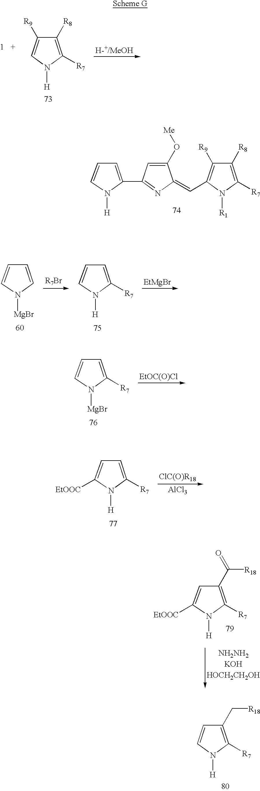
C1([R8])=C([R7])N([H])C=C1[R9].C1=C(C2=NC(=CC3=C([R9])C([R8])=C([R7])N3[R1])C(O[Me])=C2)N([H])C=C1.C1=C([R7])N([H])C=C1.C1=CN([MgBr])C=C1.[R7Br].[EtMgBr].C1=C([R7])N([MgBr])C=C1.[EtOC(O)Cl].C1=C([R7])N([H])C([EtOOC])=C1.[AlCl3].[ClC(O)R18].C1(C([R18])=O)=C([R7])N([H])C([EtOOC])=C1.C1(C[R18])=C([R7])N([H])C=C1
